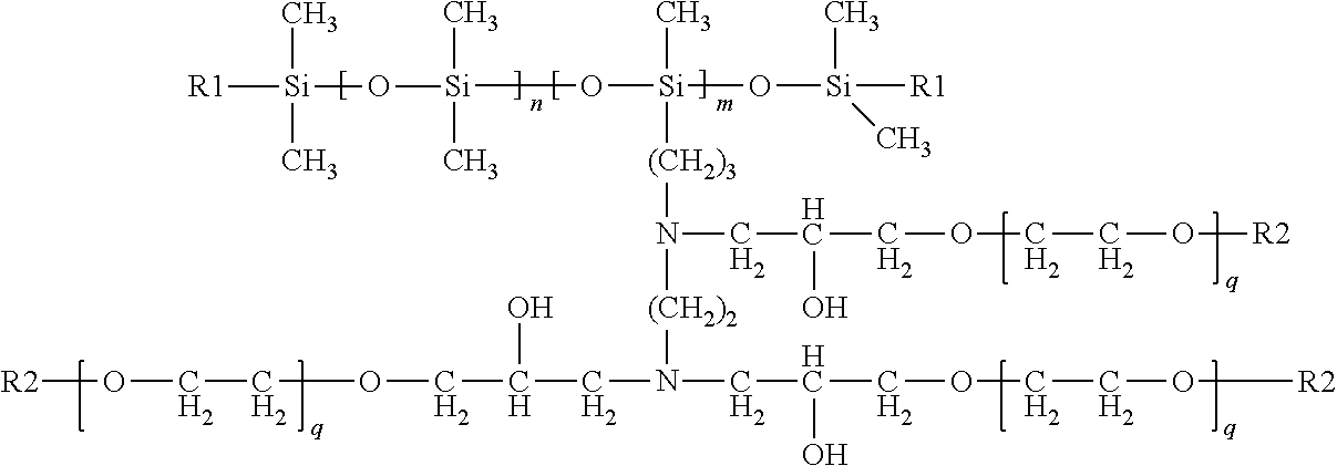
O([R2])CCOCC(CN(CC(COCCO[R2])O)[(CH2)2]N([(CH2)3][Si](O[Si](O[Si]([R1])(C)C)(C)C)(O[Si](C)([R1])C)C)CC(COCCO[R2])O)O
